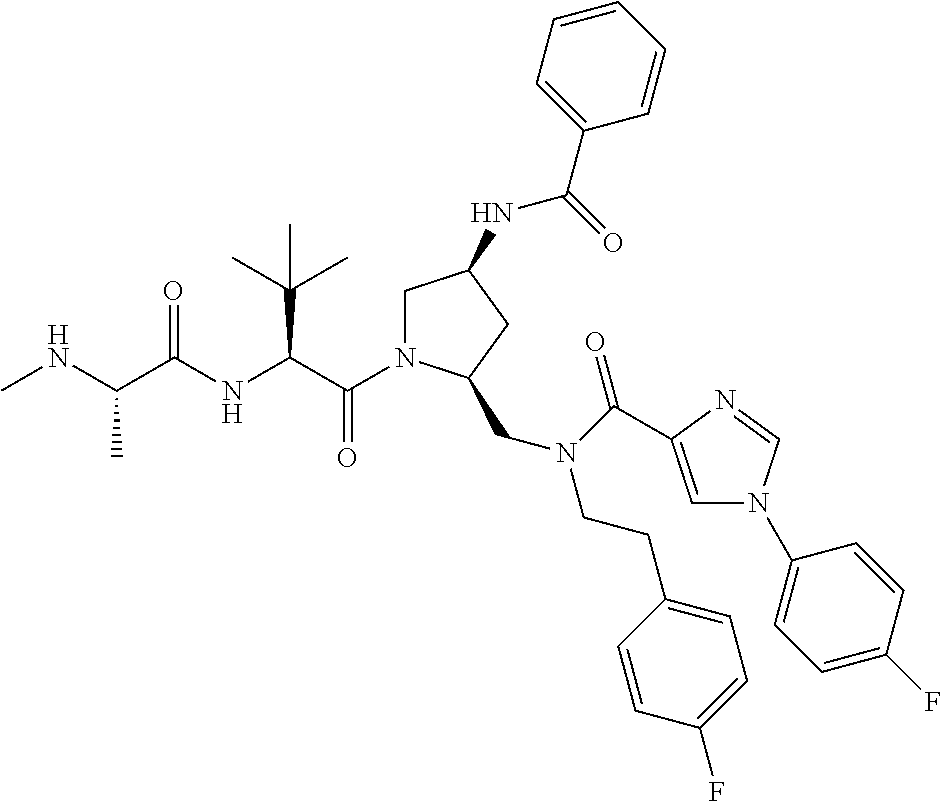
C(=O)(C(C(C)(C)C)NC(=O)C(C)NC)N1CC(NC(C2=CC=CC=C2)=O)CC1CN(CCC1=CC=C(F)C=C1)C(=O)C1=CN(C2=CC=C(F)C=C2)C=N1
